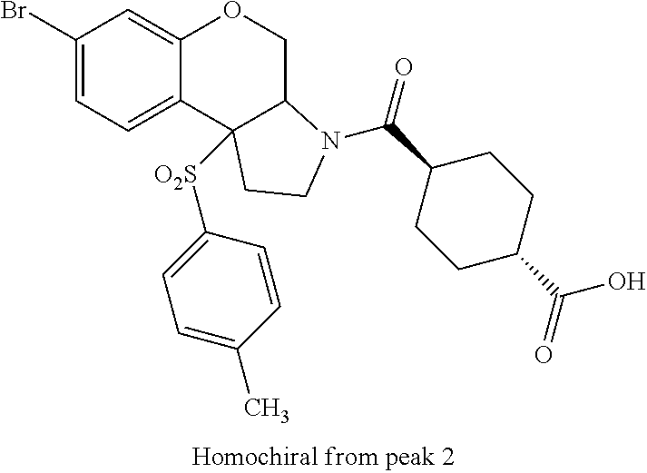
BrC1=CC=C2C(=C1)OCC1C2([O2S]C2=CC=C(C)C=C2)CCN1C(=O)C1CCC(C(O)=O)CC1
